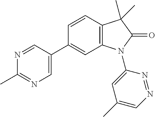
C1=CC2=C(C=C1C1=CN=C(C)N=C1)N(C1=CC(C)=CN=N1)C(=O)C2(C)C
